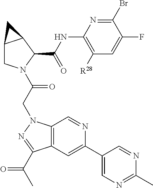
C12CN(C(CN3C4=C(C=C(C5=CN=C(C)N=C5)N=C4)C(C(C)=O)=N3)=O)C(C(NC3=C([R28])C=C(F)C(Br)=N3)=O)C1C2
